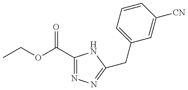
CCOC(C1=NN=C(CC2=CC=CC([CN])=C2)N1)=O
